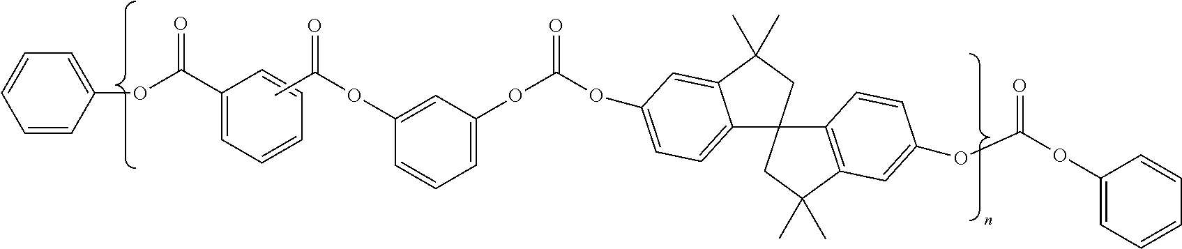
C1(OC(C2=CC=CC=C2)=O)=CC=CC=C1.CC(OC1=CC(OC(OC2=CC=C3C(=C2)C(C)(C)CC32C3=C(C(C)(C)C2)C=C(OC(OC2=CC=CC=C2)=O)C=C3)=O)=CC=C1)=O
